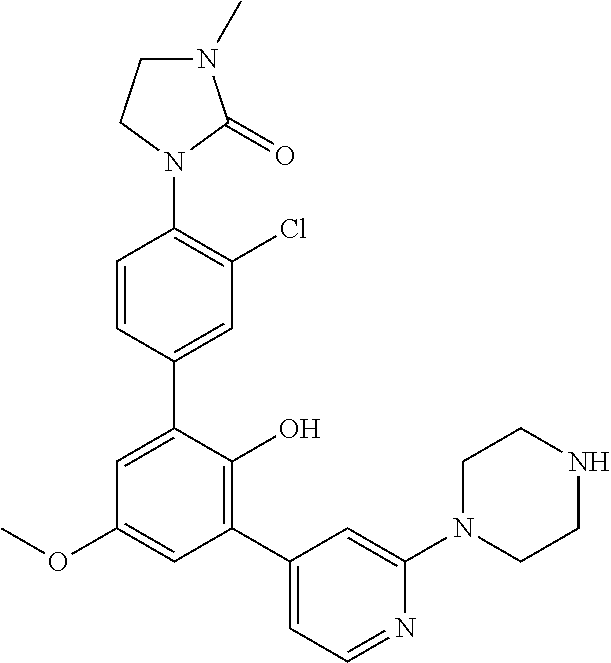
C1=CC(C2=CC(OC)=CC(C3=CC=NC(N4CCNCC4)=C3)=C2O)=CC(Cl)=C1N1C(=O)N(C)CC1
